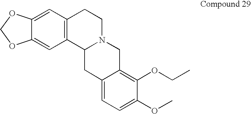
C12=CC3=C(C=C1OCO2)CCN1C3CC2=CC=C(OC)C(OCC)=C2C1
